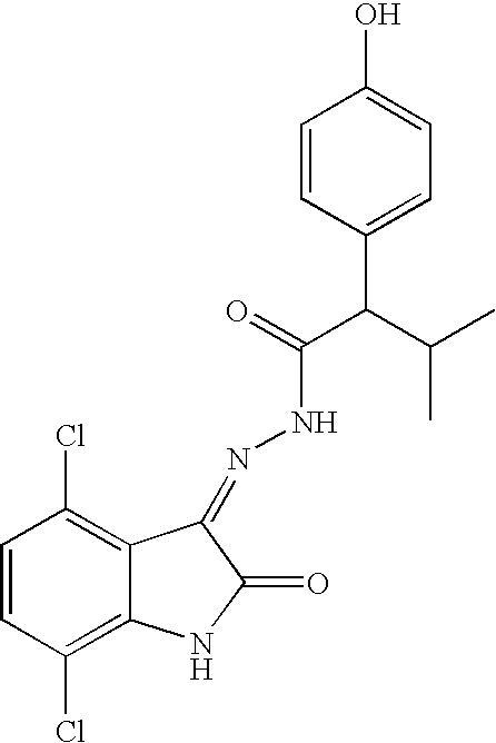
C1=CC(Cl)=C2C(=C1Cl)C(=NNC(=O)C(C1=CC=C(O)C=C1)C(C)C)C(=O)N2
